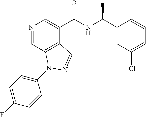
N1=CC2=C(C(C(NC(C3=CC(Cl)=CC=C3)C)=O)=C1)C=NN2C1=CC=C(F)C=C1
